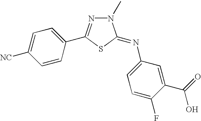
C1=CC(C2=NN(C)C(=NC3=CC=C(F)C(C(=O)O)=C3)S2)=CC=C1[NC]
